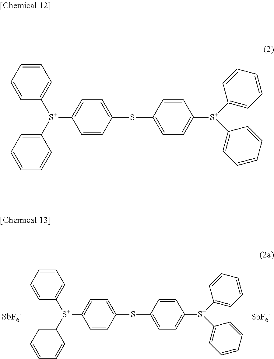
C1=CC=CC([S+](C2=CC=CC=C2)C2=CC=C(SC3=CC=C([S+](C4=CC=CC=C4)C4=CC=CC=C4)C=C3)C=C2)=C1.[SbF6-].[SbF6-].C1=CC=CC([S+](C2=CC=CC=C2)C2=CC=C(SC3=CC=C([S+](C4=CC=CC=C4)C4=CC=CC=C4)C=C3)C=C2)=C1
